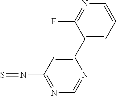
N(C1=NC=NC(C2=CC=CN=C2F)=C1)=S
